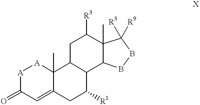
[A]1C(=O)C=C2C(C)([A]1)C1C(C([R1])C2)C2C(C)(C([R3])C1)C([R3])([R9])BB2
